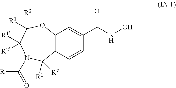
C12=C(C=CC(C(NO)=O)=C1)C([R1])([R2])N(C(=O)[R])C([R1])([R2])C([R2])([R1])O2
